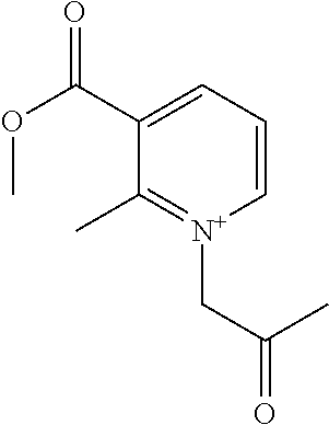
C1=C(C(OC)=O)C(C)=[N+](CC(=O)C)C=C1
